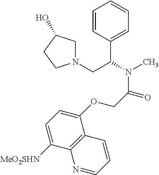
C1=CC(C(CN2CC(O)CC2)N(C)C(COC2=CC=C([MeO2SHN])C3=C2C=CC=N3)=O)=CC=C1
